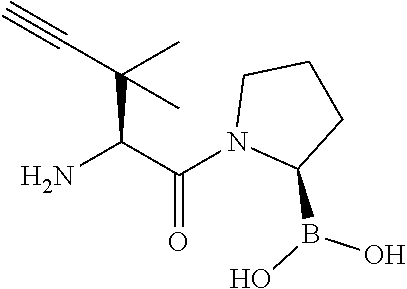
NC(C(N1C(B(O)O)CCC1)=O)C(C#C)(C)C
